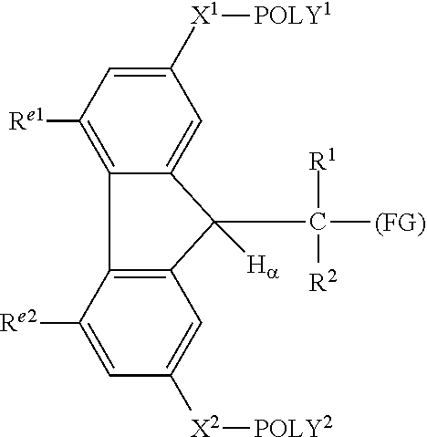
C12=C([Re1])C=C([X1][POLY1])C=C1C([Ha])(C([R1])([(FG)])[R2])C1=C2C([Re2])=CC([X2][POLY2])=C1
